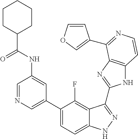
C1=C(C2=CC=C3C(=C2F)C(C2=NC4=C(N2)C=CN=C4C2=COC=C2)=NN3)C=C(NC(=O)C2CCCCC2)C=N1
